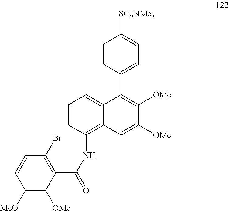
C1=CC(NC(=O)C2=C(Br)C=CC([MeO])=C2[OMe])=C2C(=C1)C(C1=CC=C([SO2NMe2])C=C1)=C([OMe])C([OMe])=C2
